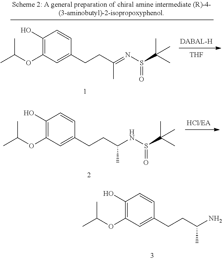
[HCl/EA].C1(O)=C(OC(C)C)C=C(CCC(NS(=O)C(C)(C)C)C)C=C1.C1(O)=C(OC(C)C)C=C(CCC(N)C)C=C1.[THF].C1(O)=C(OC(C)C)C=C(CCC(=NS(C(C)(C)C)=O)C)C=C1
